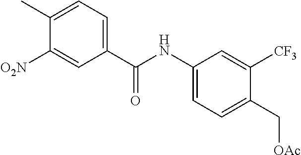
C1(NC(C2=CC=C(C)C([O2N])=C2)=O)=CC=C(C[OAc])C([CF3])=C1
